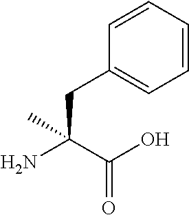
NC(C(O)=O)(CC1=CC=CC=C1)C
